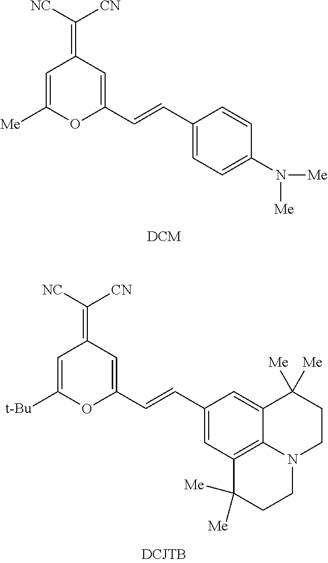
C1=C([Me])OC(C=CC2=CC=C(N([Me])[Me])C=C2)=CC1=C([NC])[CN].C1=C([t-Bu])OC(C=CC2=CC3=C4C(=C2)C([Me])([Me])CCN4CCC3([Me])[Me])=CC1=C([NC])[CN]
